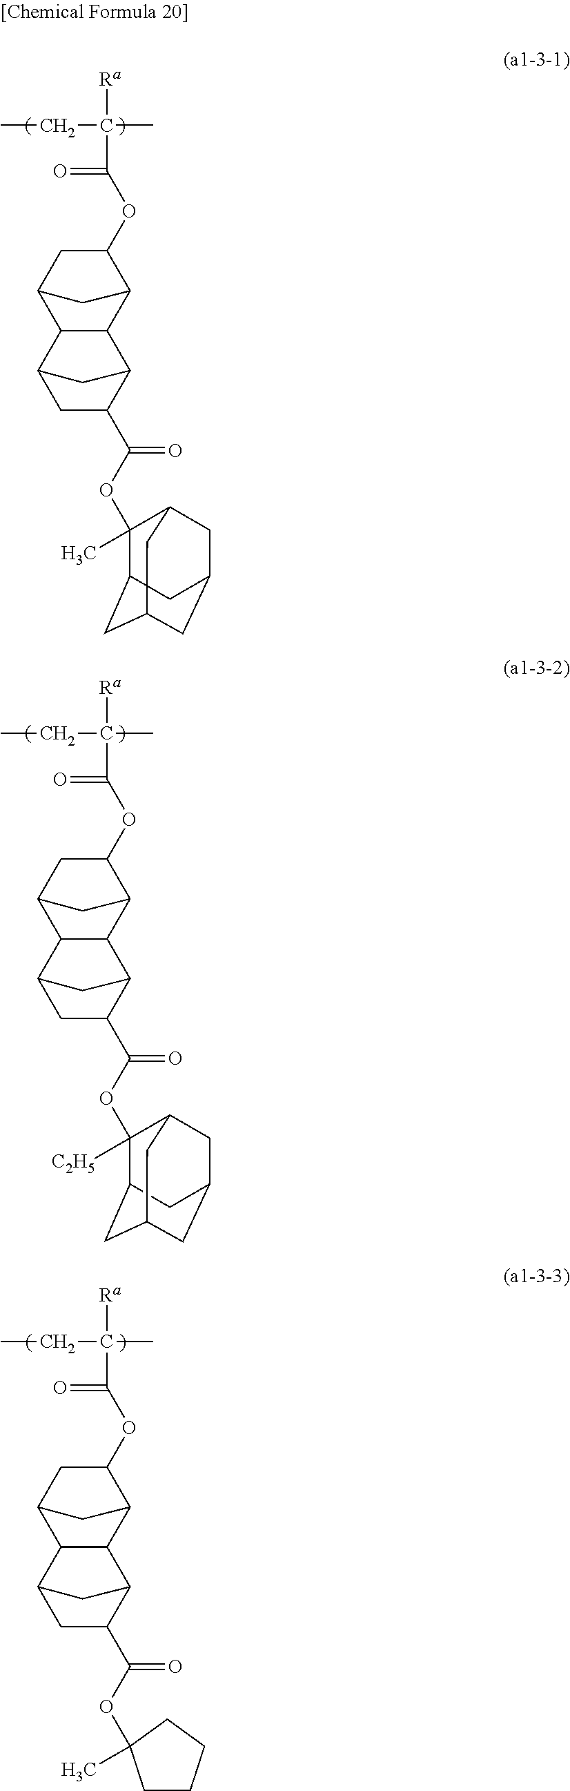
CCC(C)([Ra])C(=O)OC1CC2C3C(C1C2)C1C(C(OC2(C)C4CC5CC(CC2C5)C4)=O)CC3C1.CCC(C)([Ra])C(=O)OC1CC2C3C(C1C2)C1C(C(OC2([C2H5])C4CC5CC(CC2C5)C4)=O)CC3C1.CCC(C)([Ra])C(=O)OC1CC2C3C(C1C2)C1C(C(OC2(C)CCCC2)=O)CC3C1
